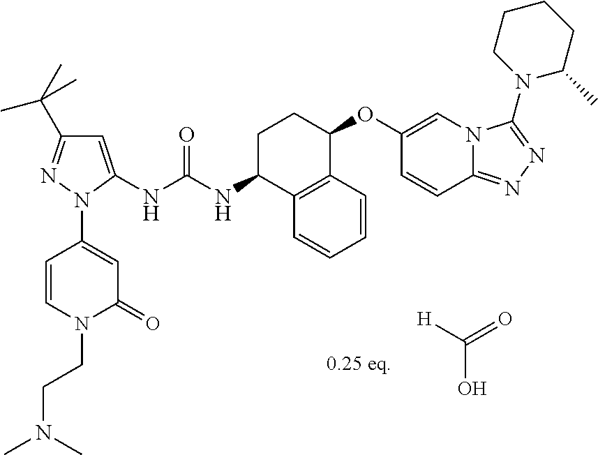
C1=C(NC(NC2C3=C(C(OC4=CN5C(=NN=C5N5C(C)CCCC5)C=C4)CC2)C=CC=C3)=O)N(C2=CC(=O)N(CCN(C)C)C=C2)N=C1C(C)(C)C.C(=O)([H])O
